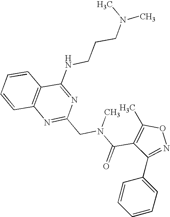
C1=CC2=C(C=C1)C(NCCCN(C)C)=NC(CN(C(C1=C(C)ON=C1C1=CC=CC=C1)=O)C)=N2
